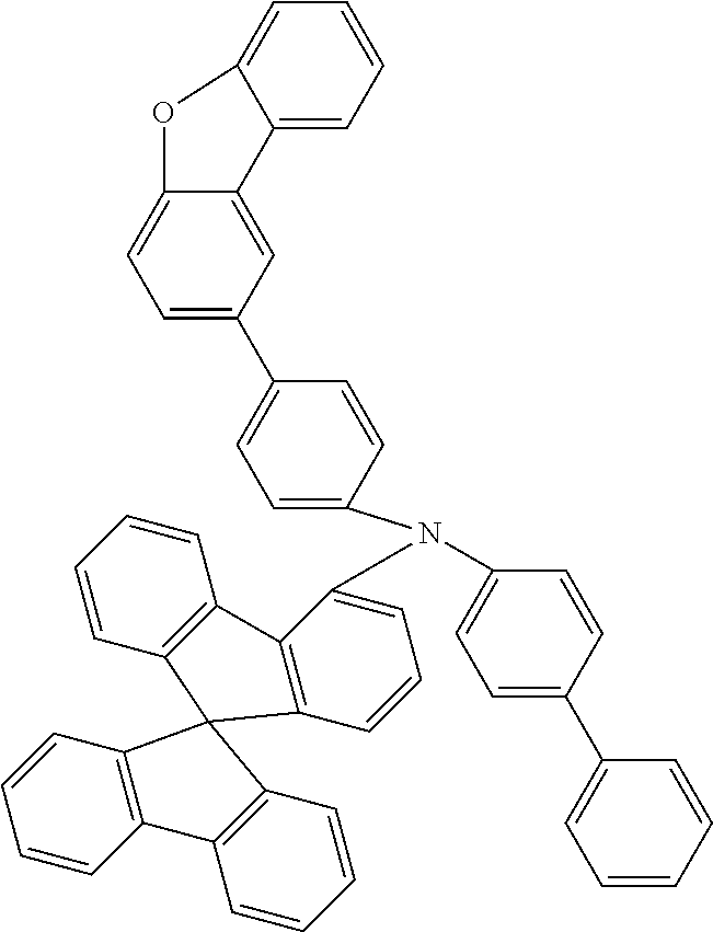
C1=C(C2=CC=CC=C2)C=CC(N(C2=CC=CC3=C2C2=C(C=CC=C2)C32C3=C(C=CC=C3)C3=C2C=CC=C3)C2=CC=C(C3=CC=C4C(=C3)C3=CC=CC=C3O4)C=C2)=C1
